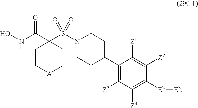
ONC(C1(S(N2CCC(C3=C([Z3])C([Z4])=C([E2][E3])C([Z2])=C3[Z1])CC2)(=O)=O)CC[A]CC1)=O
